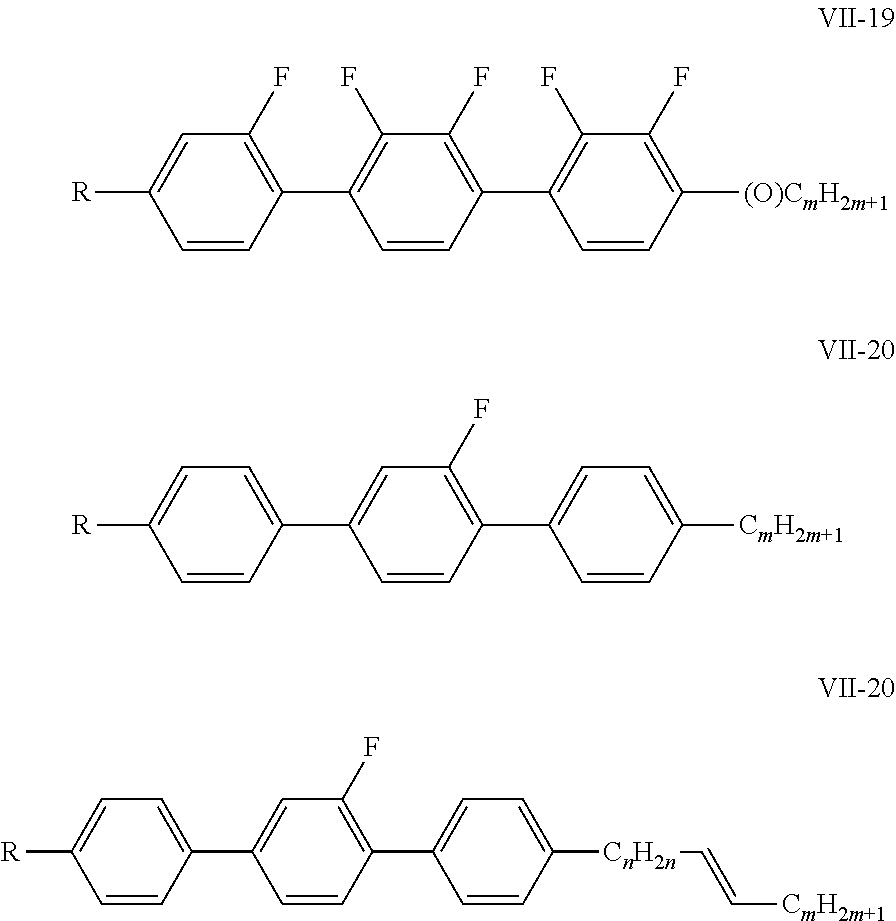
[R]C1=CC(F)=C(C2=C(F)C(F)=C(C3=C(F)C(F)=C([(O)CmH2m+1])C=C3)C=C2)C=C1.[R]C1=CC=C(C2=CC(F)=C(C3=CC=C([CmH2m+1])C=C3)C=C2)C=C1.[R]C1=CC=C(C2=CC(F)=C(C3=CC=C([CnH2n]C=C[CmH2m+1])C=C3)C=C2)C=C1
